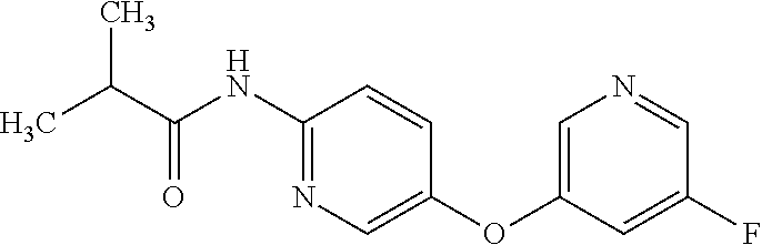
C1(NC(C(C)C)=O)=NC=C(OC2=CN=CC(F)=C2)C=C1
